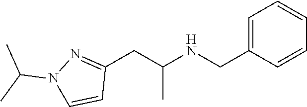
C1(CC(NCC2=CC=CC=C2)C)=NN(C(C)C)C=C1
